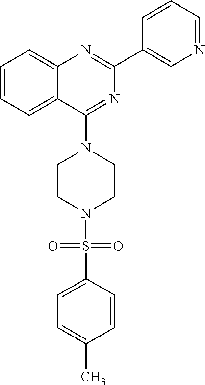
C1=CC=C2C(=C1)N=C(C1=CN=CC=C1)N=C2N1CCN(S(C2=CC=C(C)C=C2)(=O)=O)CC1
